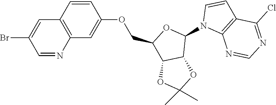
C1=CC2=C(C=C1OCC1C3C(C(N4C5=C(C=C4)C(Cl)=NC=N5)O1)OC(C)(C)O3)N=CC(Br)=C2
